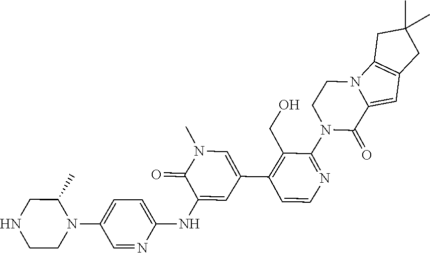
C1NCCN(C2=CC=C(NC3=CC(C4=C(CO)C(N5CCN6C(=CC7=C6CC(C)(C)C7)C5=O)=NC=C4)=CN(C)C3=O)N=C2)C1C
